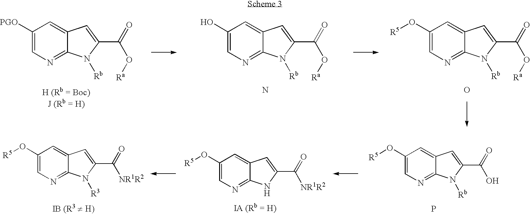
C1([PGO])=CN=C2C(=C1)C=C(C(=O)O[Ra])N2[Rb].C1(O)=CN=C2C(=C1)C=C(C(=O)O[Ra])N2[Rb].N.C1(O[R5])=CN=C2C(=C1)C=C(C(=O)O[Ra])N2[Rb].O.C1(O[R5])=CN=C2C(=C1)C=C(C(=O)[NR1R2])N2[R3].C1(O[R5])=CN=C2C(=C1)C=C(C(=O)[NR1R2])N2.[IA (Rb = H)].C1(O[R5])=CN=C2C(=C1)C=C(C(=O)O)N2[Rb].P
